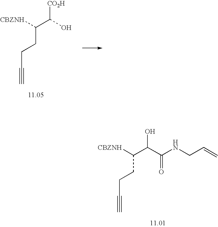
C(C#C)CC(C(O)C(=O)NCC=C)[CBZNH].C(C#C)CC(C([CO2H])O)[CBZNH]
